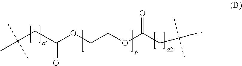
O=C(CC(C)(C)C)OCCOC(CC(C)(C)C)=O
